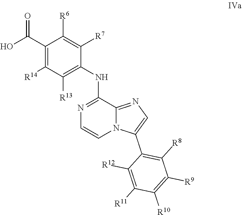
N1=C(NC2=C([R13])C([R14])=C(C(=O)O)C([R6])=C2[R7])C2=NC=C(C3=C([R8])C([R9])=C([R10])C([R11])=C3[R12])N2C=C1
